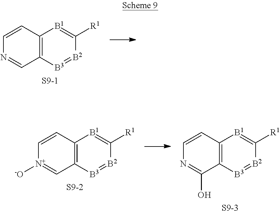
C12=C(C=CN=C1)[B1]=C([R1])[B2]=[B3]2.[S9-1].C12=C(C=C[N+]([-O])=C1)[B1]=C([R1])[B2]=[B3]2.[S9-2].C12=C(C=CN=C1O)[B1]=C([R1])[B2]=[B3]2.[S9-3]
